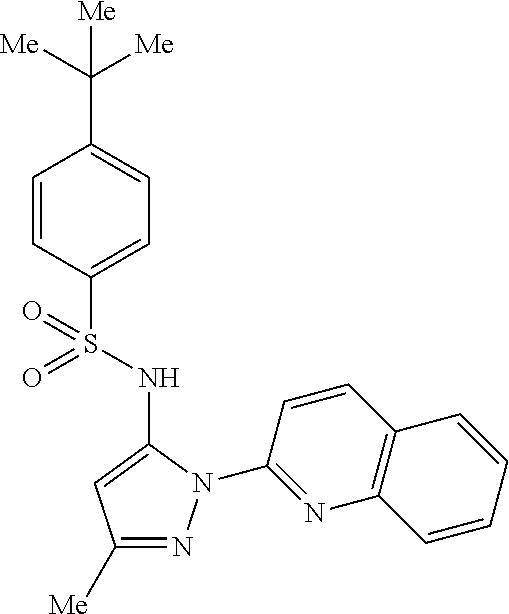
C1(C([Me])([Me])[Me])=CC=C(S(=O)(=O)NC2=CC([Me])=NN2C2=NC3=C(C=C2)C=CC=C3)C=C1
